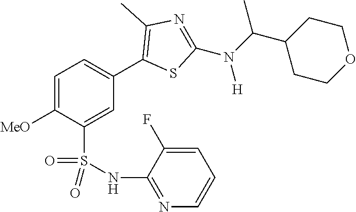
C1=C([MeO])C(S(NC2=NC=CC=C2F)(=O)=O)=CC(C2=C(C)N=C(N(C(C3CCOCC3)C)[H])S2)=C1
